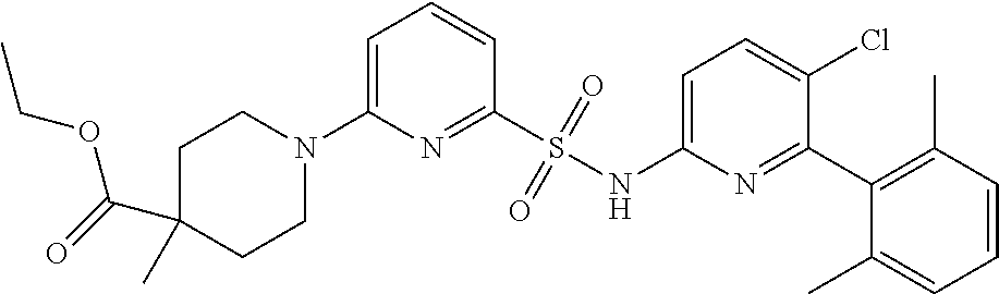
C1C(C(OCC)=O)(C)CCN(C2=CC=CC(S(NC3=CC=C(Cl)C(C4=C(C)C=CC=C4C)=N3)(=O)=O)=N2)C1
